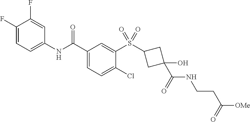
C1(F)=CC=C(NC(C2=CC=C(Cl)C(S(C3CC(O)(C(=O)NCCC([OMe])=O)C3)(=O)=O)=C2)=O)C=C1F
